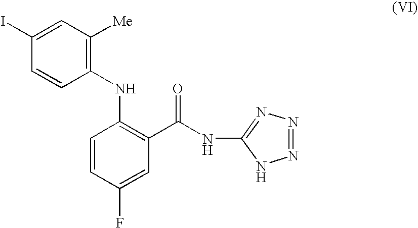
C1=CC(F)=CC(C(NC2=NN=NN2)=O)=C1NC1=C([Me])C=C(I)C=C1
